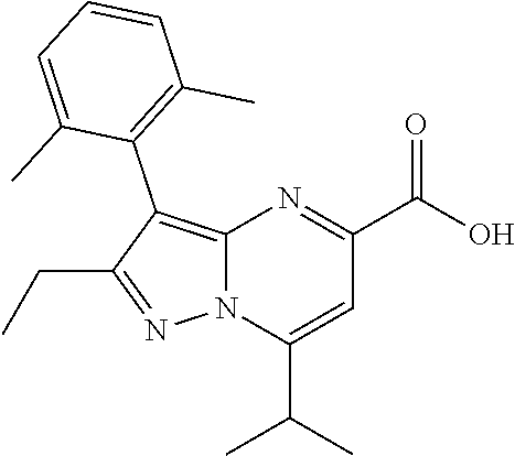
N12C(=C(C3=C(C)C=CC=C3C)C(CC)=N1)N=C(C(O)=O)C=C2C(C)C
